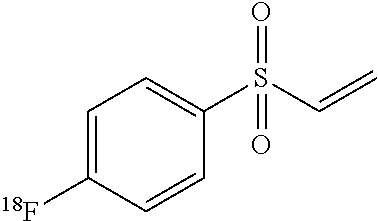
C1=C([18F])C=CC(S(C=C)(=O)=O)=C1
